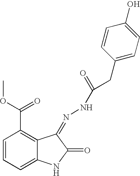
C1=CC=C2C(=C1C(=O)OC)C(=NNC(CC1=CC=C(O)C=C1)=O)C(=O)N2
